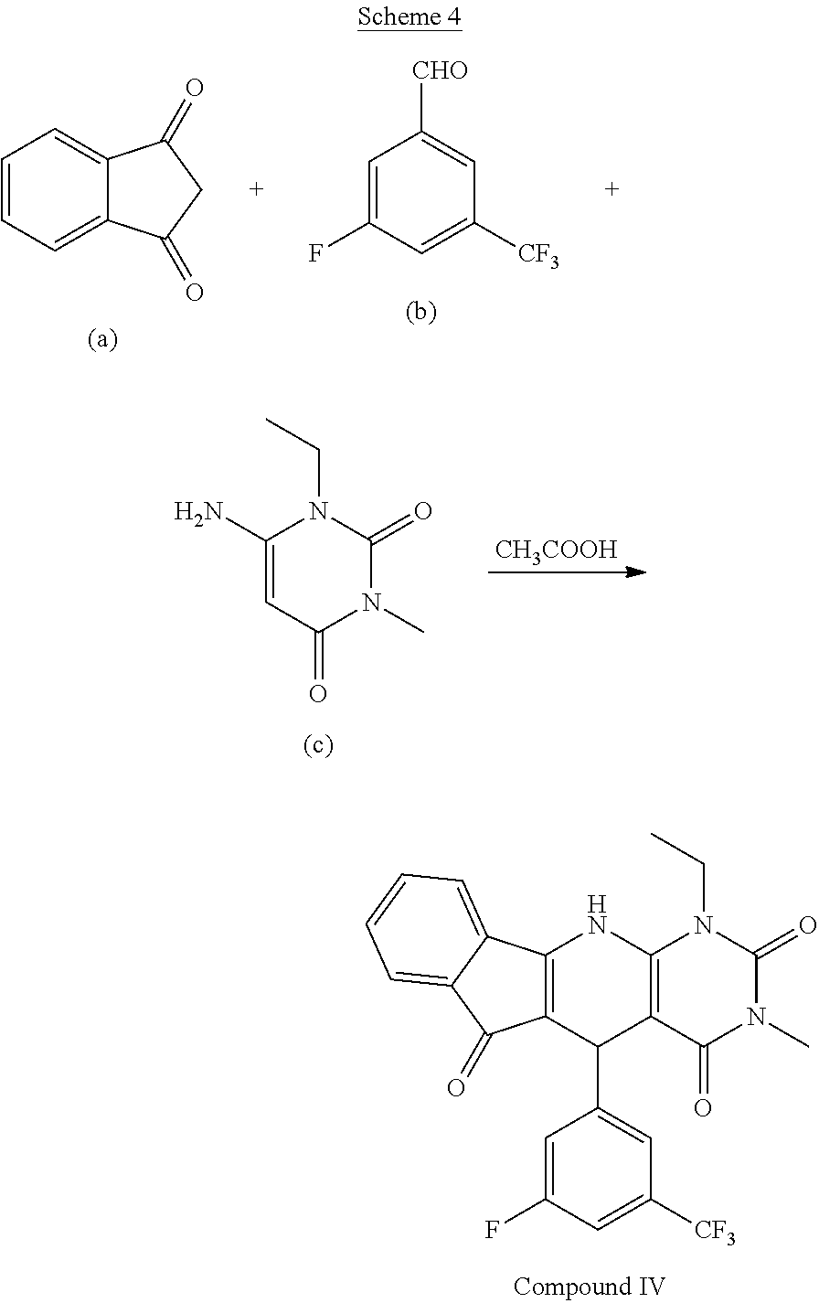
[CH3COOH].C1(N)=CC(=O)N(C)C(=O)N1CC.C1=CC=C2C(=C1)C(=O)CC2=O.C1([CHO])=CC([CF3])=CC(F)=C1.C12=C(C(=O)N(C)C(=O)N1CC)C(C1=CC([CF3])=CC(F)=C1)C1=C(N2)C2=CC=CC=C2C1=O
